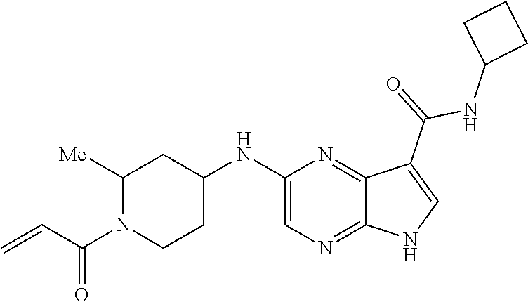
C1([Me])N(C(C=C)=O)CCC(NC2=CN=C3C(=N2)C(C(=O)NC2CCC2)=CN3)C1
